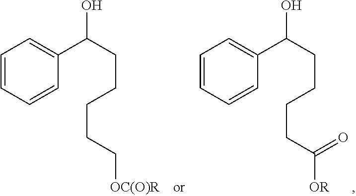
C1=CC=CC(C(CCCCC[OC(O)R])O)=C1.C1=CC=CC(C(CCCCC([OR])=O)O)=C1
